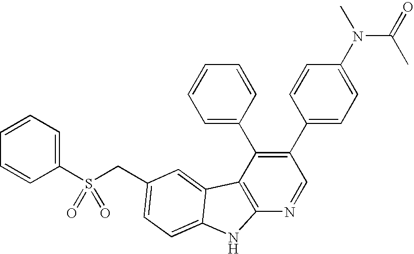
C(C1=CC=C2C(=C1)C1=C(N=CC(C3=CC=C(N(C(=O)C)C)C=C3)=C1C1=CC=CC=C1)N2)S(C1=CC=CC=C1)(=O)=O
